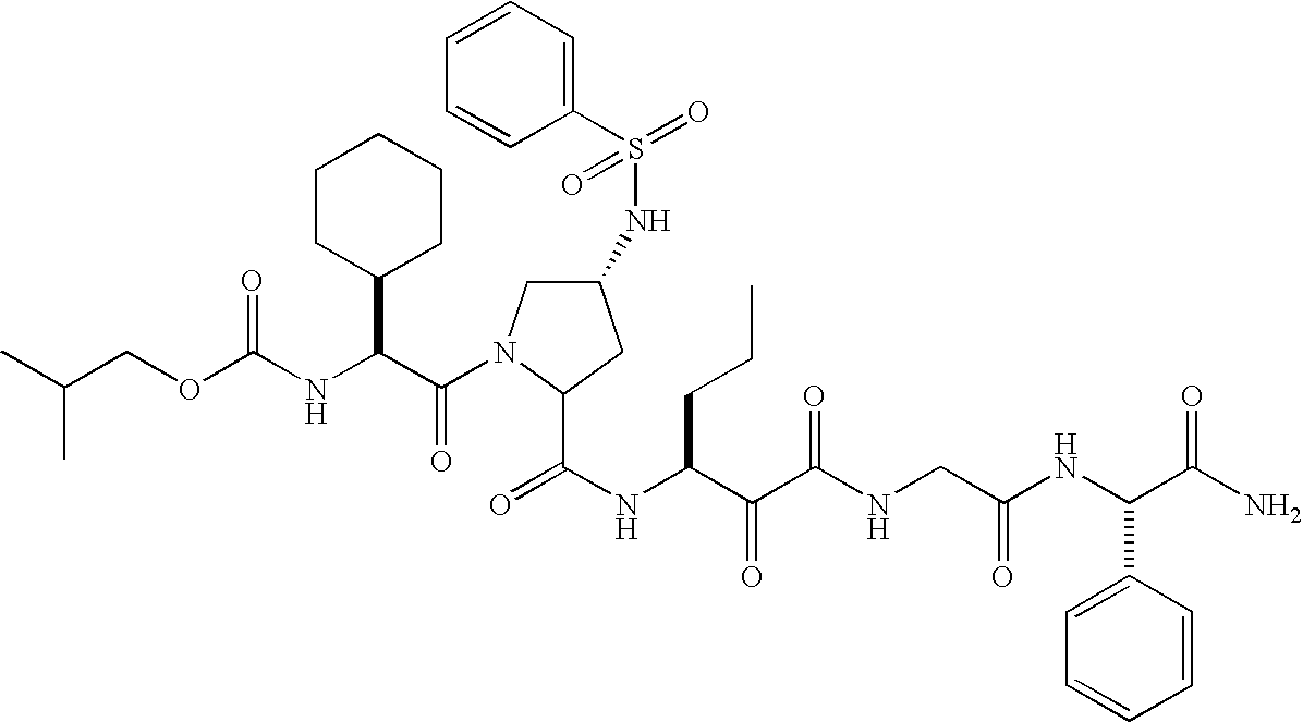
O=C(NC(C(C(NCC(NC(C(N)=O)C1=CC=CC=C1)=O)=O)=O)CCC)C1N(C(=O)C(NC(=O)OCC(C)C)C2CCCCC2)CC(NS(=O)(C2=CC=CC=C2)=O)C1
